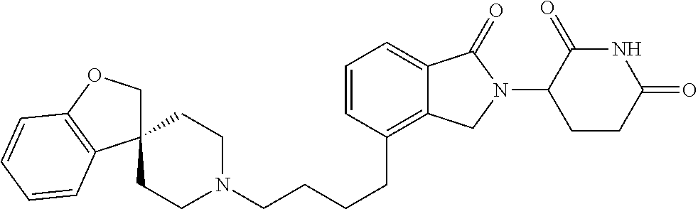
C(CCC1=C2C(=CC=C1)C(=O)N(C1C(=O)NC(=O)CC1)C2)CN1CCC2(CC1)COC1=C2C=CC=C1
